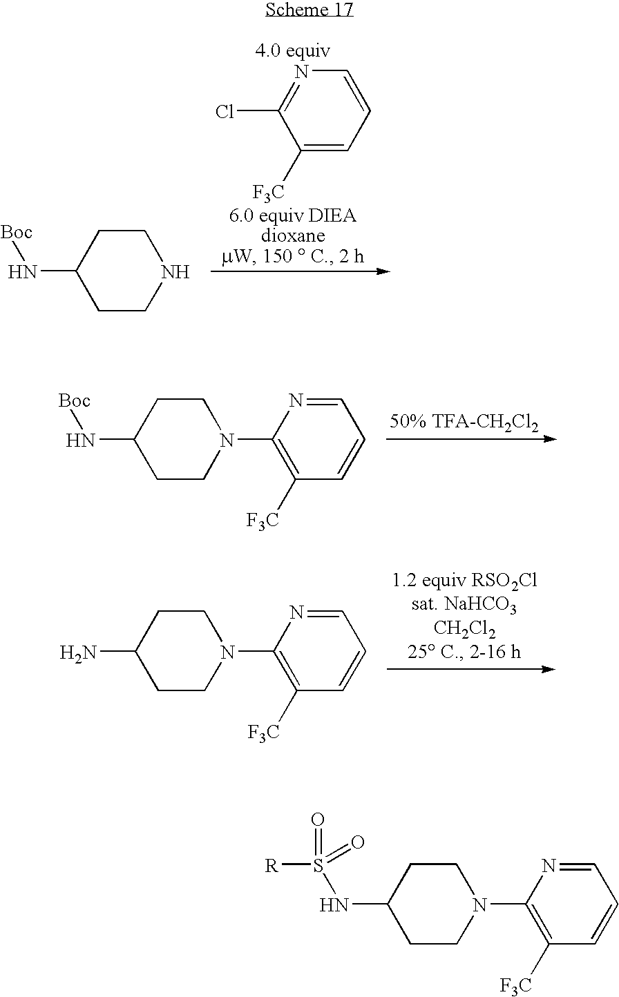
C1CNCCC1N[Boc].C1([F3C])=CC=CN=C1Cl.C1CN(C2=C([F3C])C=CC=N2)CCC1N[Boc].C1CN(C2=C([F3C])C=CC=N2)CCC1N.C1CN(C2=C([F3C])C=CC=N2)CCC1NS(=O)(=O)[R]
